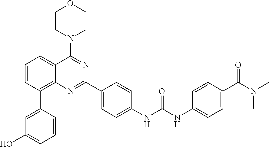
C12=C(C3=CC(O)=CC=C3)C=CC=C1C(N1CCOCC1)=NC(C1=CC=C(NC(NC3=CC=C(C(N(C)C)=O)C=C3)=O)C=C1)=N2
